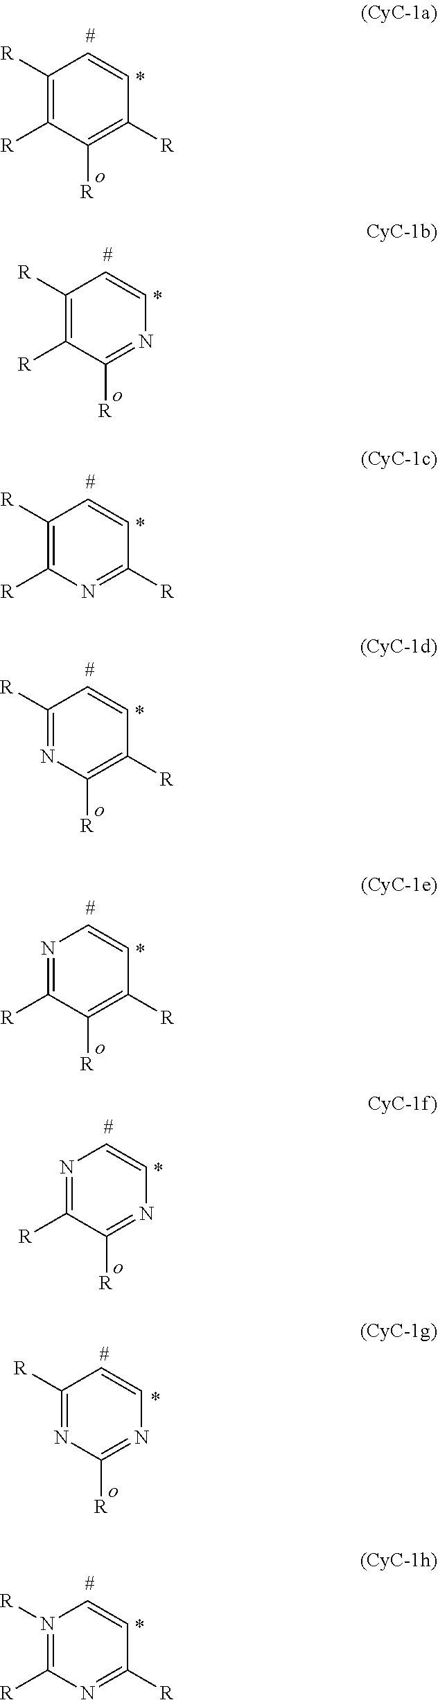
C1([R])=C([R])C([R])=C([R])C=C1.C1([R])=C([R])C([R])=NC=C1.C1([R])=C([R])N=C([R])C=C1.C1([R])=NC([R])=C([R])C=C1.N1=C([R])C([R])=C([R])C=C1.N1=C([R])C([R])=NC=C1.N1([R])=C([R])N=C([R])C=C1.C1([R])=NC([R])=NC=C1
